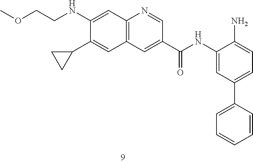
C1(NCCOC)=CC2=C(C=C1C1CC1)C=C(C(NC1=CC(C3=CC=CC=C3)=CC=C1N)=O)C=N2
